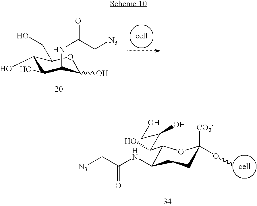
[cell].C1(O)C(O)C(NC(=O)C[N3])C(O)OC1CO.C1(C(C(CO)O)O)C(NC(=O)C[N3])CCC([CO2-])(OC)O1.[cell]
